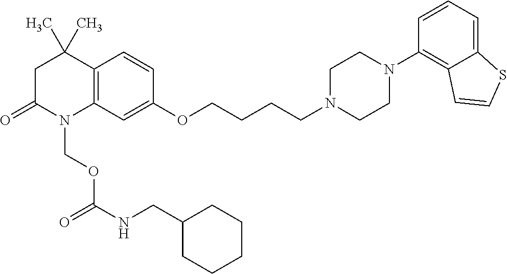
C12=C(C=C(OCCCCN3CCN(C4=C5C(=CC=C4)SC=C5)CC3)C=C1)N(COC(=O)NCC1CCCCC1)C(=O)CC2(C)C
